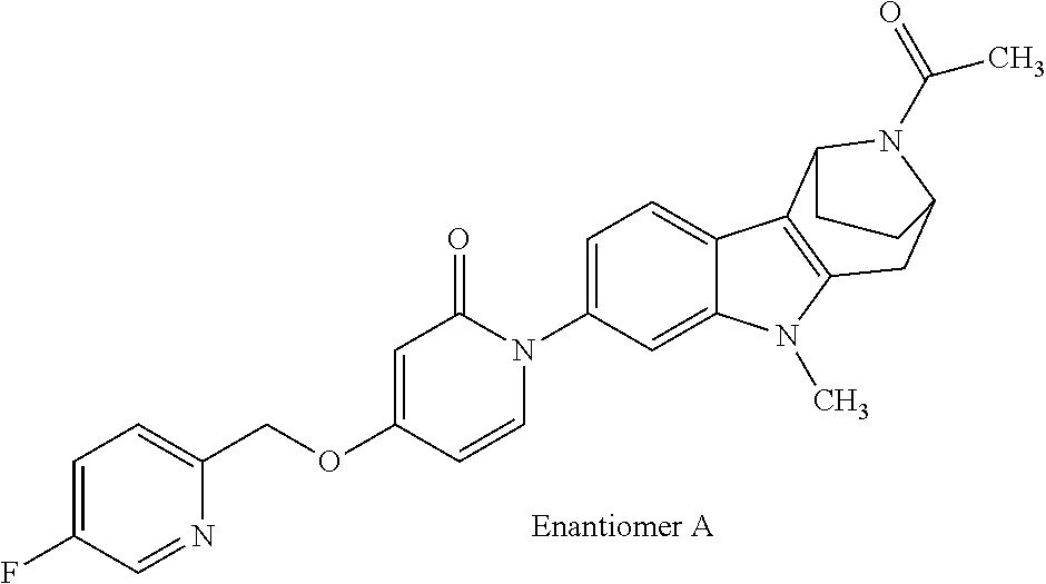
O(C1=CC(=O)N(C2=CC=C3C(=C2)N(C)C2=C3C3N(C(=O)C)C(C2)CC3)C=C1)CC1=CC=C(F)C=N1
